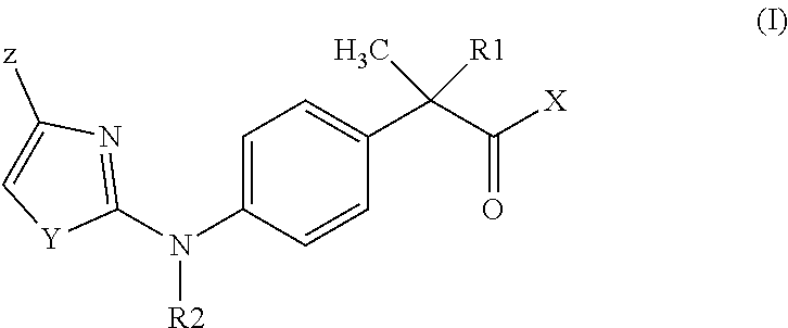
C1=C(N([R2])C2=NC([z])=C[Y]2)C=CC(C(C([X])=O)([R1])C)=C1
